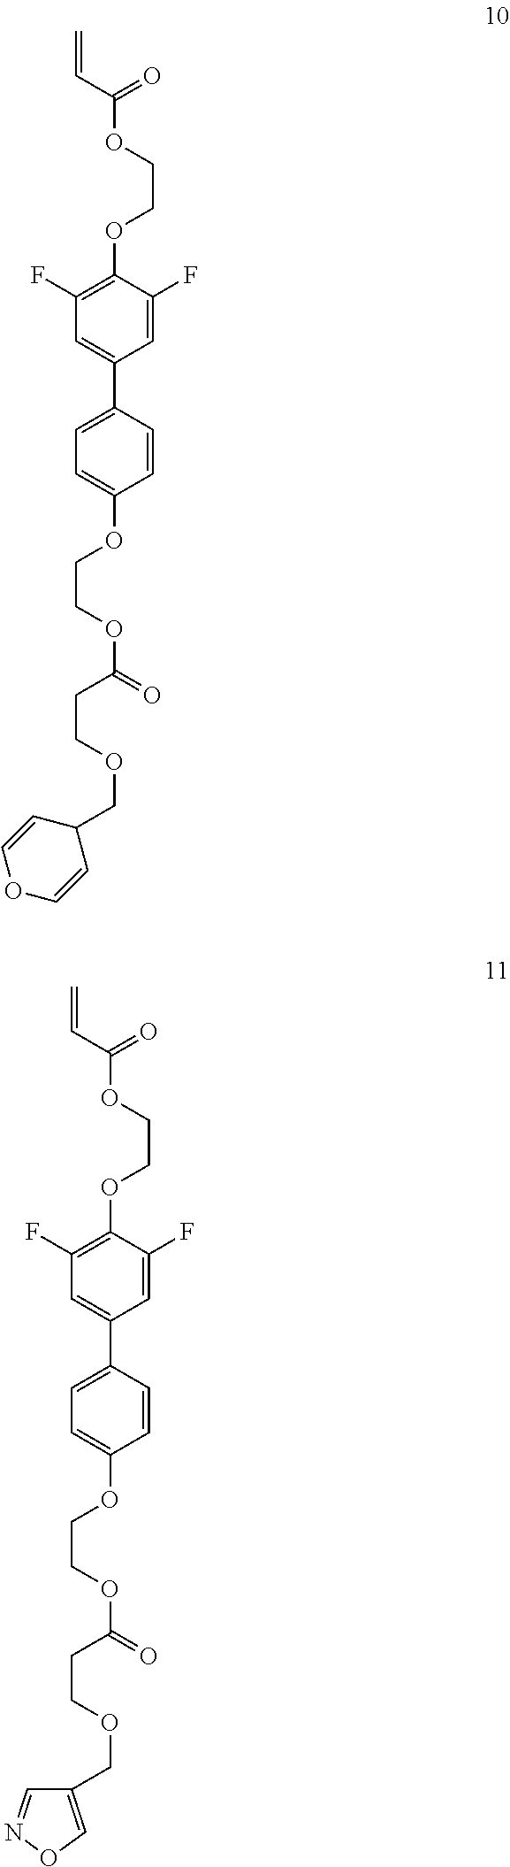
C1=CC(C2=CC(F)=C(OCCOC(C=C)=O)C(F)=C2)=CC=C1OCCOC(=O)CCOCC1C=COC=C1.C1=CC(C2=CC(F)=C(OCCOC(C=C)=O)C(F)=C2)=CC=C1OCCOC(=O)CCOCC1=CON=C1
